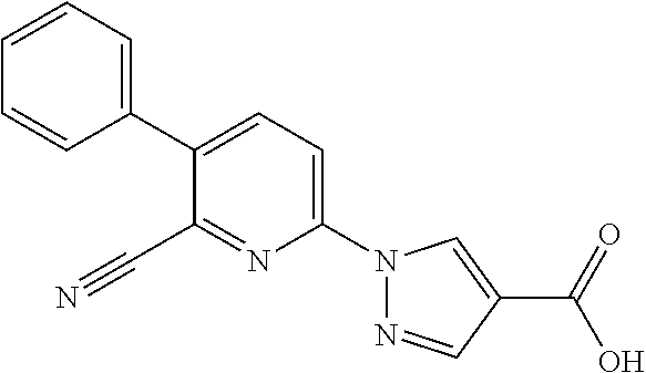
C1(C#N)=NC(N2N=CC(C(O)=O)=C2)=CC=C1C1=CC=CC=C1
